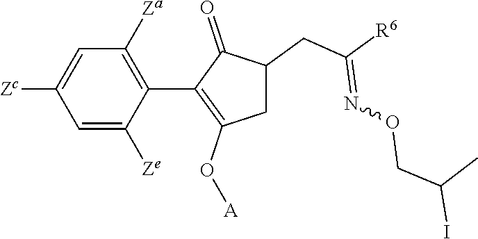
C1=C([Ze])C(C2=C(O[A])CC(CC([R6])=NOCC(I)C)C2=O)=C([Za])C=C1[Zc]
